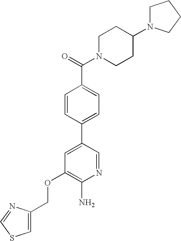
C(OC1=C(N)N=CC(C2=CC=C(C(=O)N3CCC(N4CCCC4)CC3)C=C2)=C1)C1=CSC=N1
